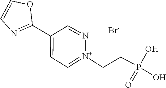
O1C=CN=C1C1=CC=[N+](CCP(O)(O)=O)N=C1.[Br-]
